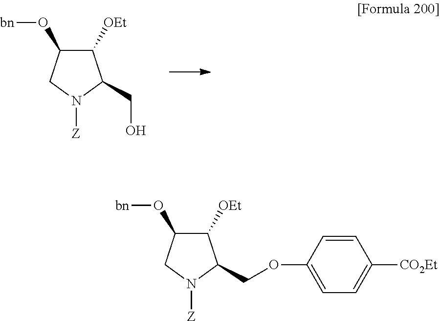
C1([OEt])C(O[bn])CN([Z])C1CO.C1([OEt])C(O[bn])CN([Z])C1COC1=CC=C([CO2Et])C=C1
